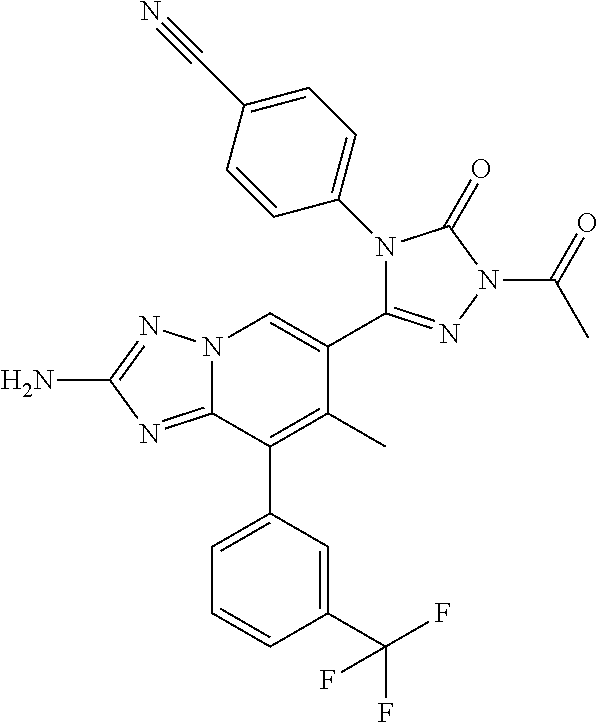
NC1=NN2C(=N1)C(C1=CC=CC(C(F)(F)F)=C1)=C(C)C(C1=NN(C(=O)C)C(=O)N1C1=CC=C(C#N)C=C1)=C2
